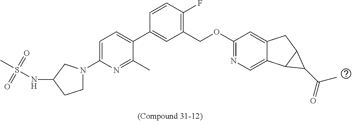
C1(C)=NC(N2CCC(NS(C)(=O)=O)C2)=CC=C1C1=CC(COC2=NC=C3C(=C2)CC2C3C2C(C)=O)=C(F)C=C1
